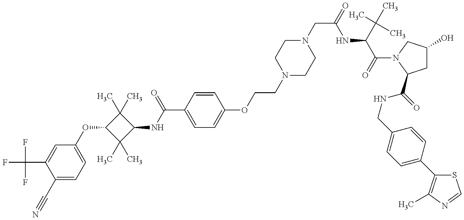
C1(C#N)=CC=C(OC2C(C)(C)C(NC(C3=CC=C(OCCN4CCN(CC(=O)NC(C(=O)N5CC(O)CC5C(=O)NCC5=CC=C(C6=C(C)N=CS6)C=C5)C(C)(C)C)CC4)C=C3)=O)C2(C)C)C=C1C(F)(F)F
